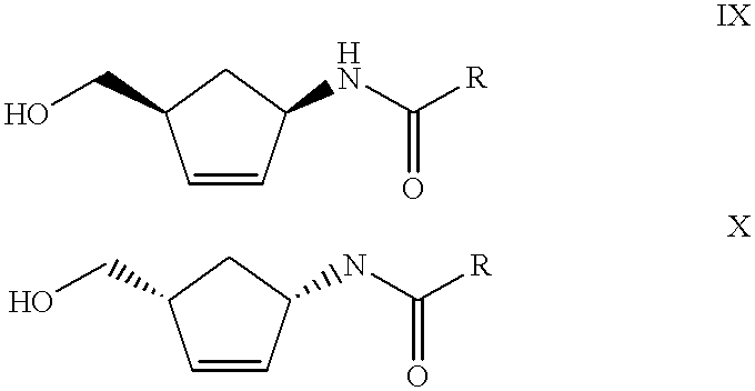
C1=CC(NC([R])=O)CC1CO.C1=CC(NC([R])=O)CC1CO
